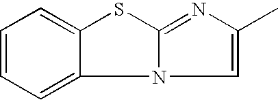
C1=CC=C2C(=C1)SC1=NC(C)=CN21
